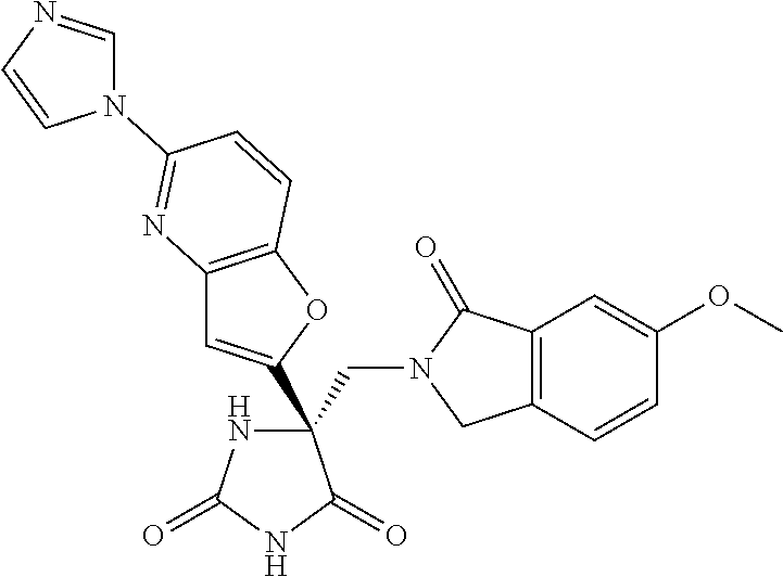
C12=C(OC(C3(CN4CC5=C(C4=O)C=C(OC)C=C5)NC(=O)NC3=O)=C1)C=CC(N1C=NC=C1)=N2
